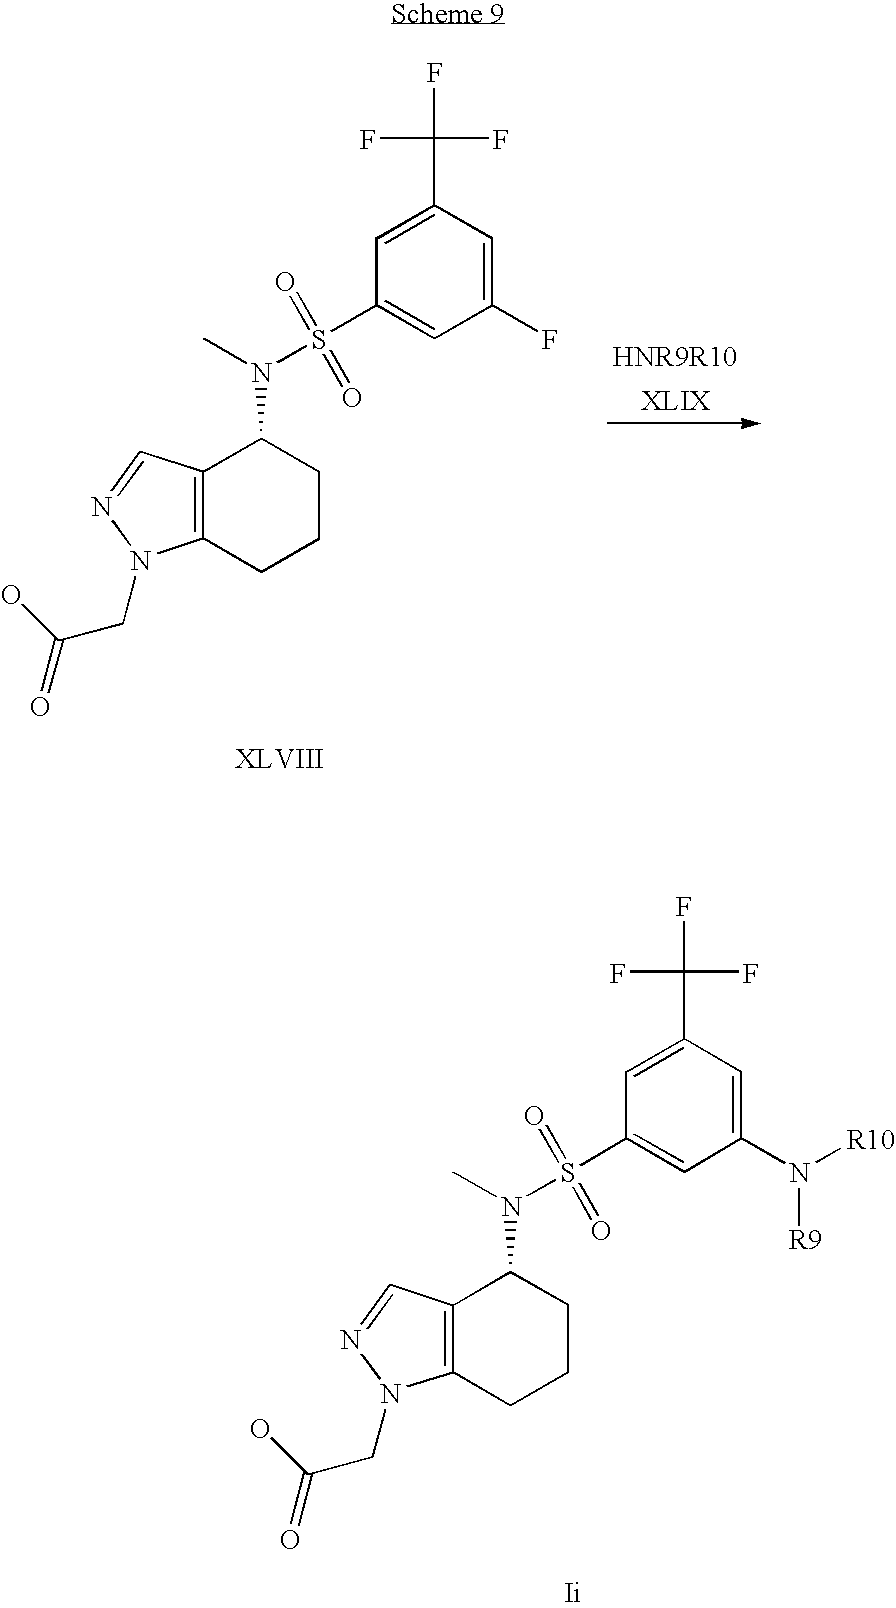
C12=C(CCCC1N(S(C1=CC(F)=CC(C(F)(F)F)=C1)(=O)=O)C)N(CC(O)=O)N=C2.C12=C(CCCC1N(S(C1=CC(N([R10])[R9])=CC(C(F)(F)F)=C1)(=O)=O)C)N(CC(O)=O)N=C2
